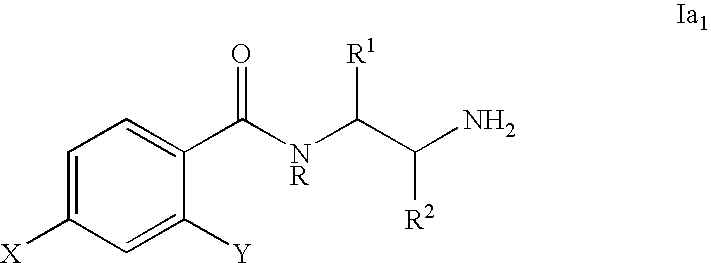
C1=C([Y])C(C(=O)[NR]C([R1])C([R2])N)=CC=C1[X]
